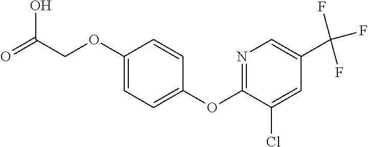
N1=C(OC2=CC=C(OCC(O)=O)C=C2)C(Cl)=CC(C(F)(F)F)=C1
